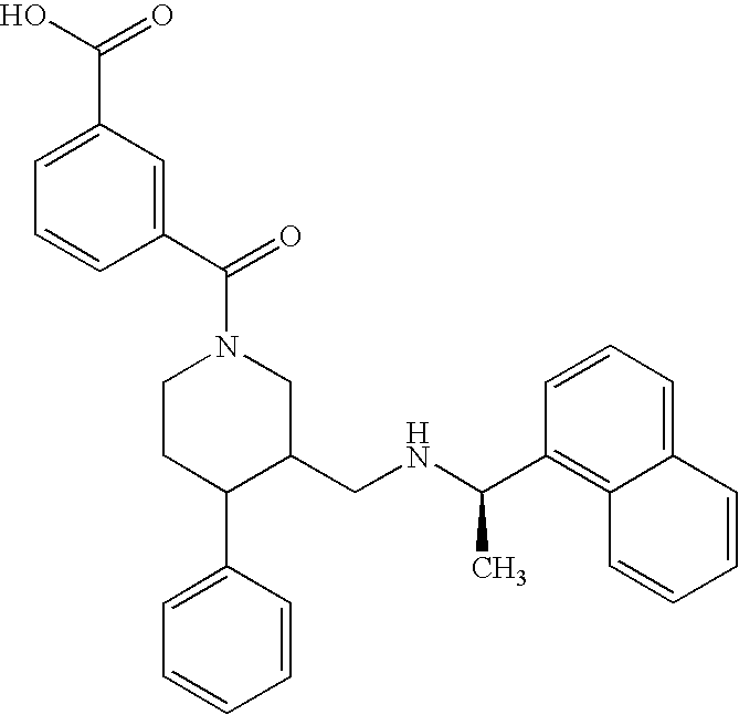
C1CC(C2=CC=CC=C2)C(CNC(C)C2=C3C(=CC=C2)C=CC=C3)CN1C(=O)C1=CC(C(O)=O)=CC=C1
